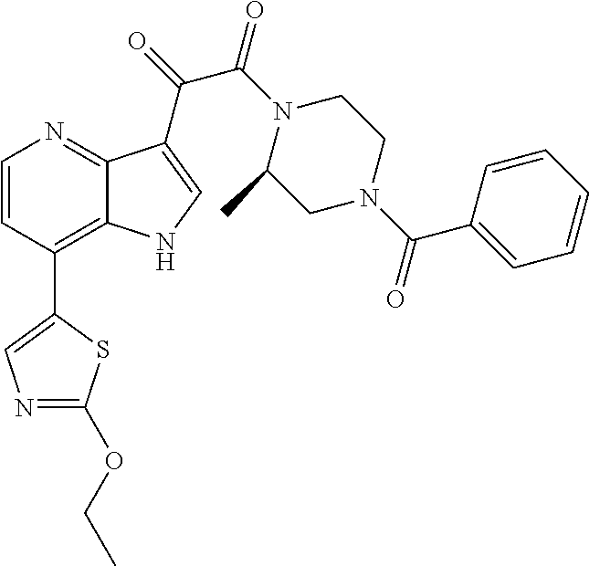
C1(C2=C3C(=NC=C2)C(C(=O)C(N2C(C)CN(C(C4=CC=CC=C4)=O)CC2)=O)=CN3)=CN=C(OCC)S1
